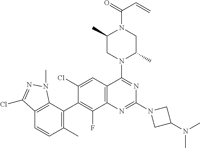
C12=C(C(C3=C(F)C4=C(C=C3Cl)C(N3C(C)CN(C(C=C)=O)C(C)C3)=NC(N3CC(N(C)C)C3)=N4)=C(C)C=C1)N(C)N=C2Cl
